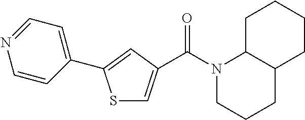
S1C=C(C(N2CCCC3C2CCCC3)=O)C=C1C1=CC=NC=C1
